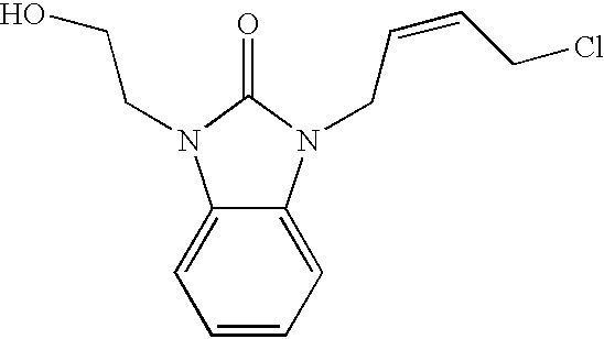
C1=CC=C2C(=C1)N(CCO)C(=O)N2CC=CCCl
